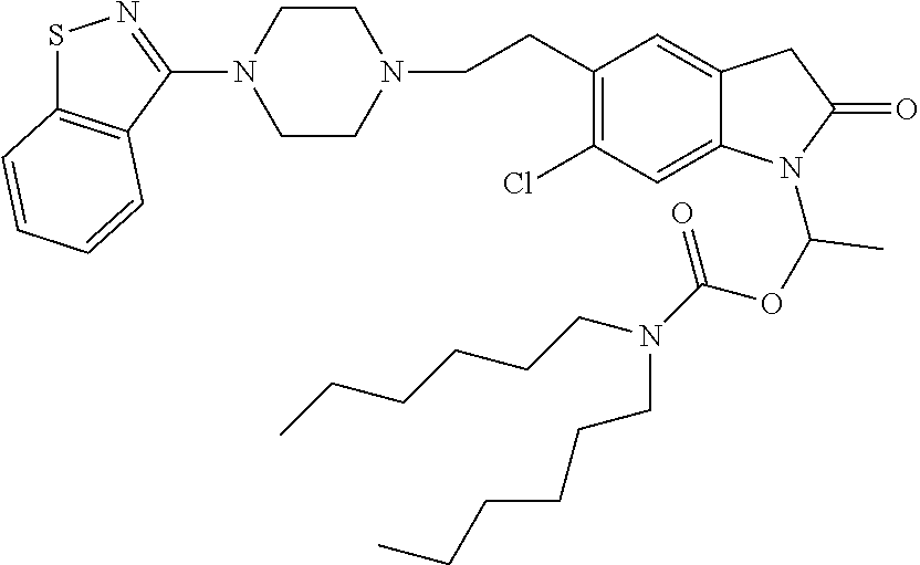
S1C2=C(C(N3CCN(CCC4=C(Cl)C=C5C(=C4)CC(=O)N5C(OC(=O)N(CCCCCC)CCCCCC)C)CC3)=N1)C=CC=C2
